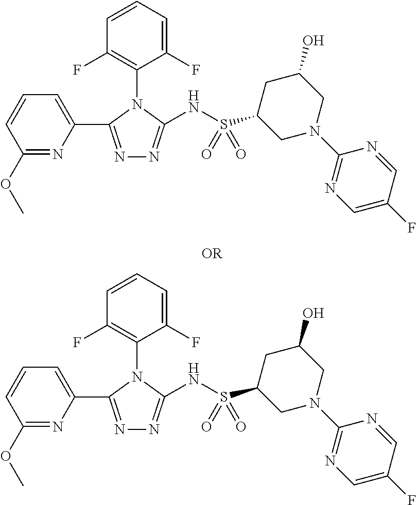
N1=C(C2=CC=CC(OC)=N2)N(C2=C(F)C=CC=C2F)C(NS(C2CN(C3=NC=C(F)C=N3)CC(O)C2)(=O)=O)=N1.N1=C(C2=CC=CC(OC)=N2)N(C2=C(F)C=CC=C2F)C(NS(C2CN(C3=NC=C(F)C=N3)CC(O)C2)(=O)=O)=N1
